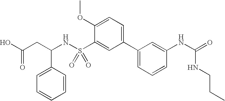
OC(CC(NS(C1=CC(C2=CC=CC(NC(=O)NCCC)=C2)=CC=C1OC)(=O)=O)C1=CC=CC=C1)=O
